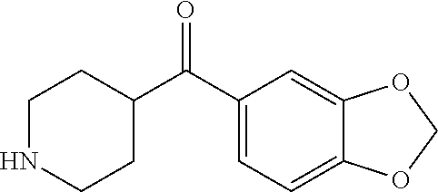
C1NCCC(C(C2=CC=C3C(=C2)OCO3)=O)C1
